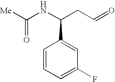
C1=CC=C(F)C=C1C(NC(=O)[Me])CC=O
